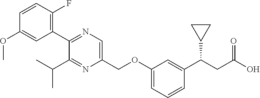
C1(COC2=CC=CC(C(CC(O)=O)C3CC3)=C2)=CN=C(C2=C(F)C=CC(OC)=C2)C(C(C)C)=N1
